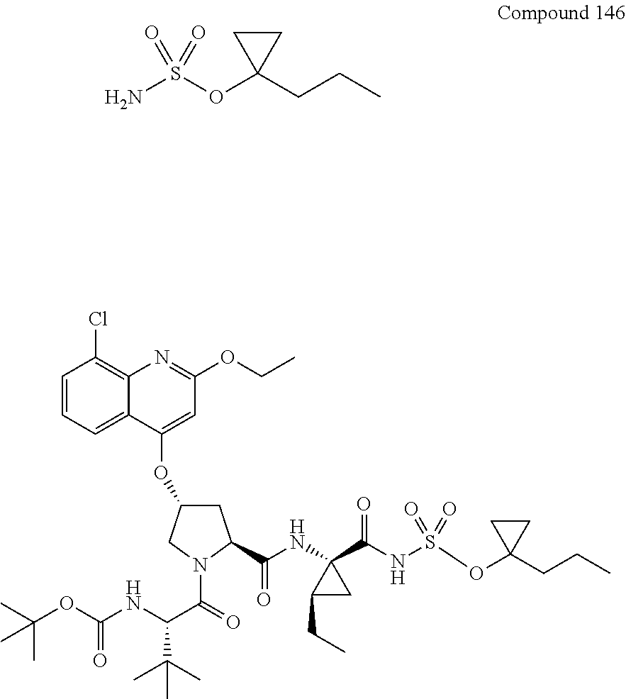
C1=CC=C2C(=C1Cl)N=C(OCC)C=C2OC1CC(C(NC2(C(NS(OC3(CCC)CC3)(=O)=O)=O)CC2CC)=O)N(C(C(NC(=O)OC(C)(C)C)C(C)(C)C)=O)C1.NS(OC1(CCC)CC1)(=O)=O
